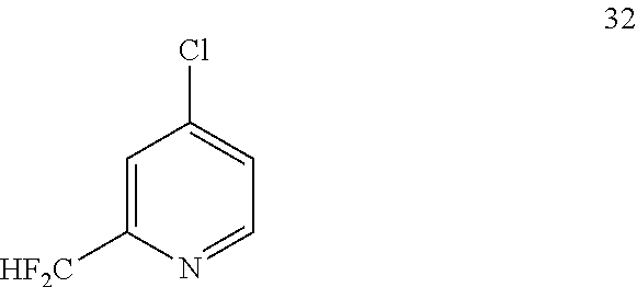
C1=C([HF2C])N=CC=C1Cl
